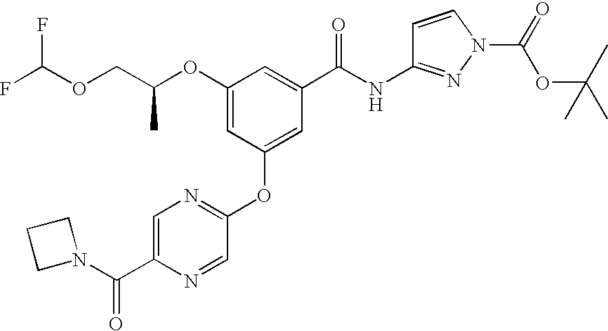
C1(OC(COC(F)F)C)=CC(OC2=NC=C(C(=O)N3CCC3)N=C2)=CC(C(NC2=NN(C(OC(C)(C)C)=O)C=C2)=O)=C1
